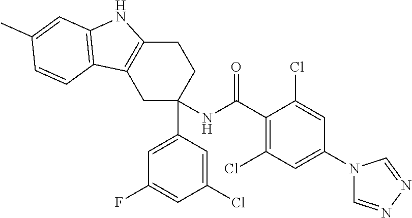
C1C(C2=CC(F)=CC(Cl)=C2)(NC(C2=C(Cl)C=C(N3C=NN=C3)C=C2Cl)=O)CCC2=C1C1=C(N2)C=C(C)C=C1
